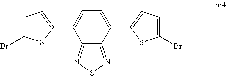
C12=NSN=C1C(C1=CC=C(Br)S1)=CC=C2C1=CC=C(Br)S1
